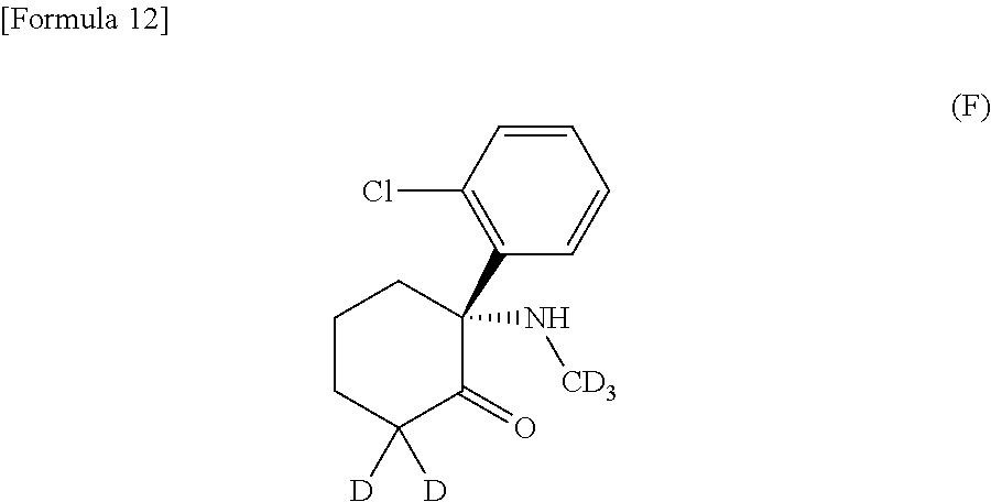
C1=CC(C2(N[CD3])C(=O)C([D])([D])CCC2)=C(Cl)C=C1
